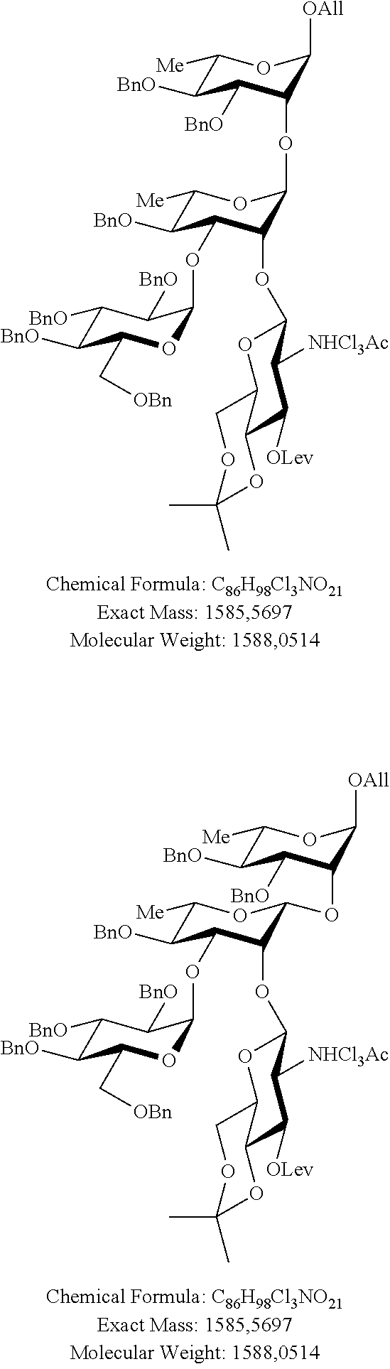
C1([BnO])C([BnO])C(C[OBn])OC(OC2C([BnO])C([Me])OC(OC3C([BnO])C([BnO])C([Me])OC3[OAll])C2OC2OC3COC(C)(C)OC3C([OLev])C2[NHCl3Ac])C1[BnO].C1([BnO])C([BnO])C(C[OBn])OC(OC2C([BnO])C([Me])OC(OC3C([BnO])C([BnO])C([Me])OC3[OAll])C2OC2OC3COC(C)(C)OC3C([OLev])C2[NHCl3Ac])C1[BnO]
